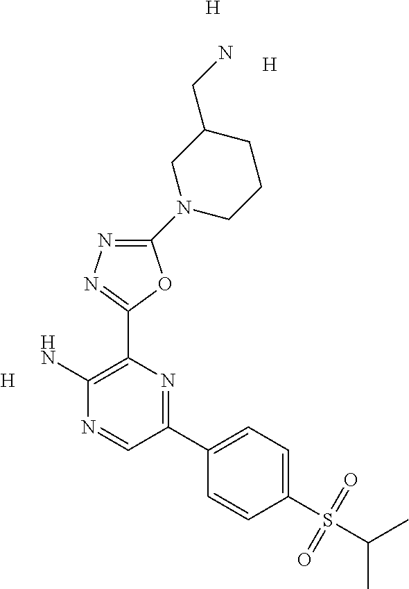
[H].C1(N2CCCC(CN)C2)=NN=C(C2=C(N)N=CC(C3=CC=C(S(C(C)C)(=O)=O)C=C3)=N2)O1.[H].[H]
